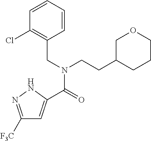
C1([F3C])=NNC(C(=O)N(CC2=C(Cl)C=CC=C2)CCC2CCCOC2)=C1
